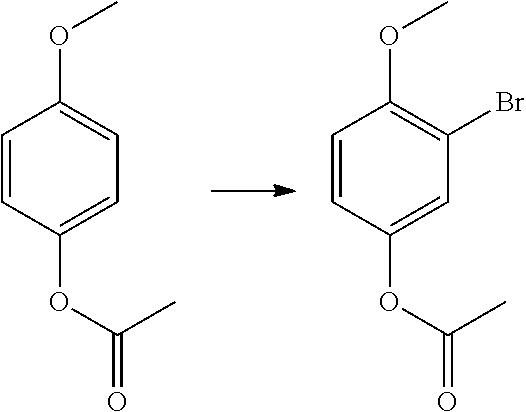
C1=CC(OC(C)=O)=CC(Br)=C1OC.C1=CC(OC(C)=O)=CC=C1OC
